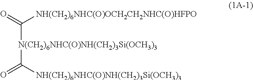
[N(CH2)6NHC(O)NH(CH2)3Si(OCH3)3](C(=O)[NH(CH2)6NHC(O)OCH2CH2NHC(O)HFPO])C(=O)[NH(CH2)6NHC(O)NH(CH2)3Si(OCH3)3]
